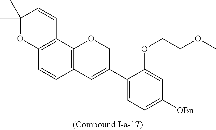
C12=C(C3=C(C=C1)C=C(C1=CC=C([OBn])C=C1OCCOC)CO3)C=CC(C)(C)O2
